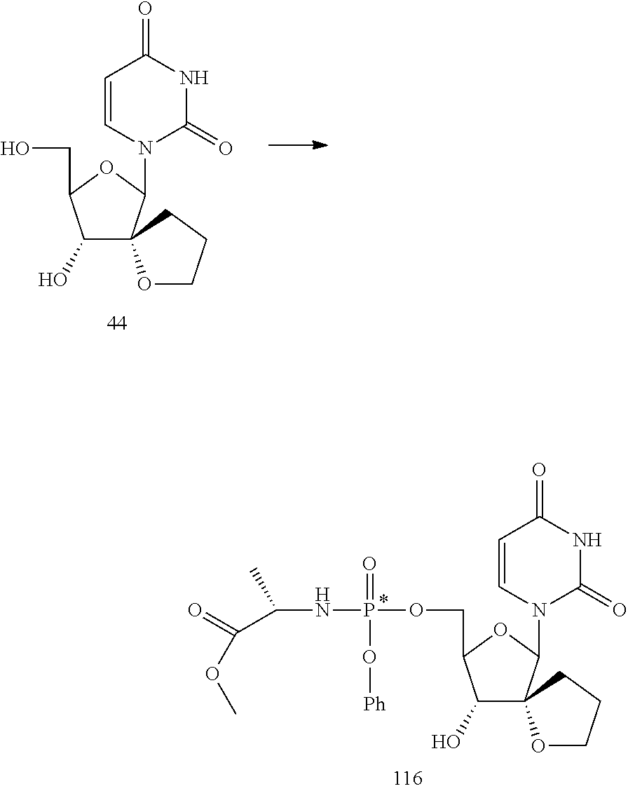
N1(C2OC(CO)C(O)C23OCCC3)C(=O)NC(=O)C=C1.C1(O)C(COP(NC(C)C(=O)OC)(=O)O[Ph])OC(N2C(=O)NC(=O)C=C2)C12OCCC2
